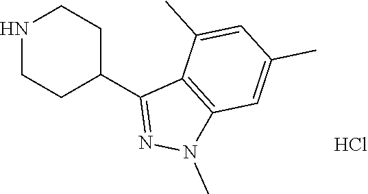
N1CCC(C2=NN(C)C3=C2C(C)=CC(C)=C3)CC1.Cl
